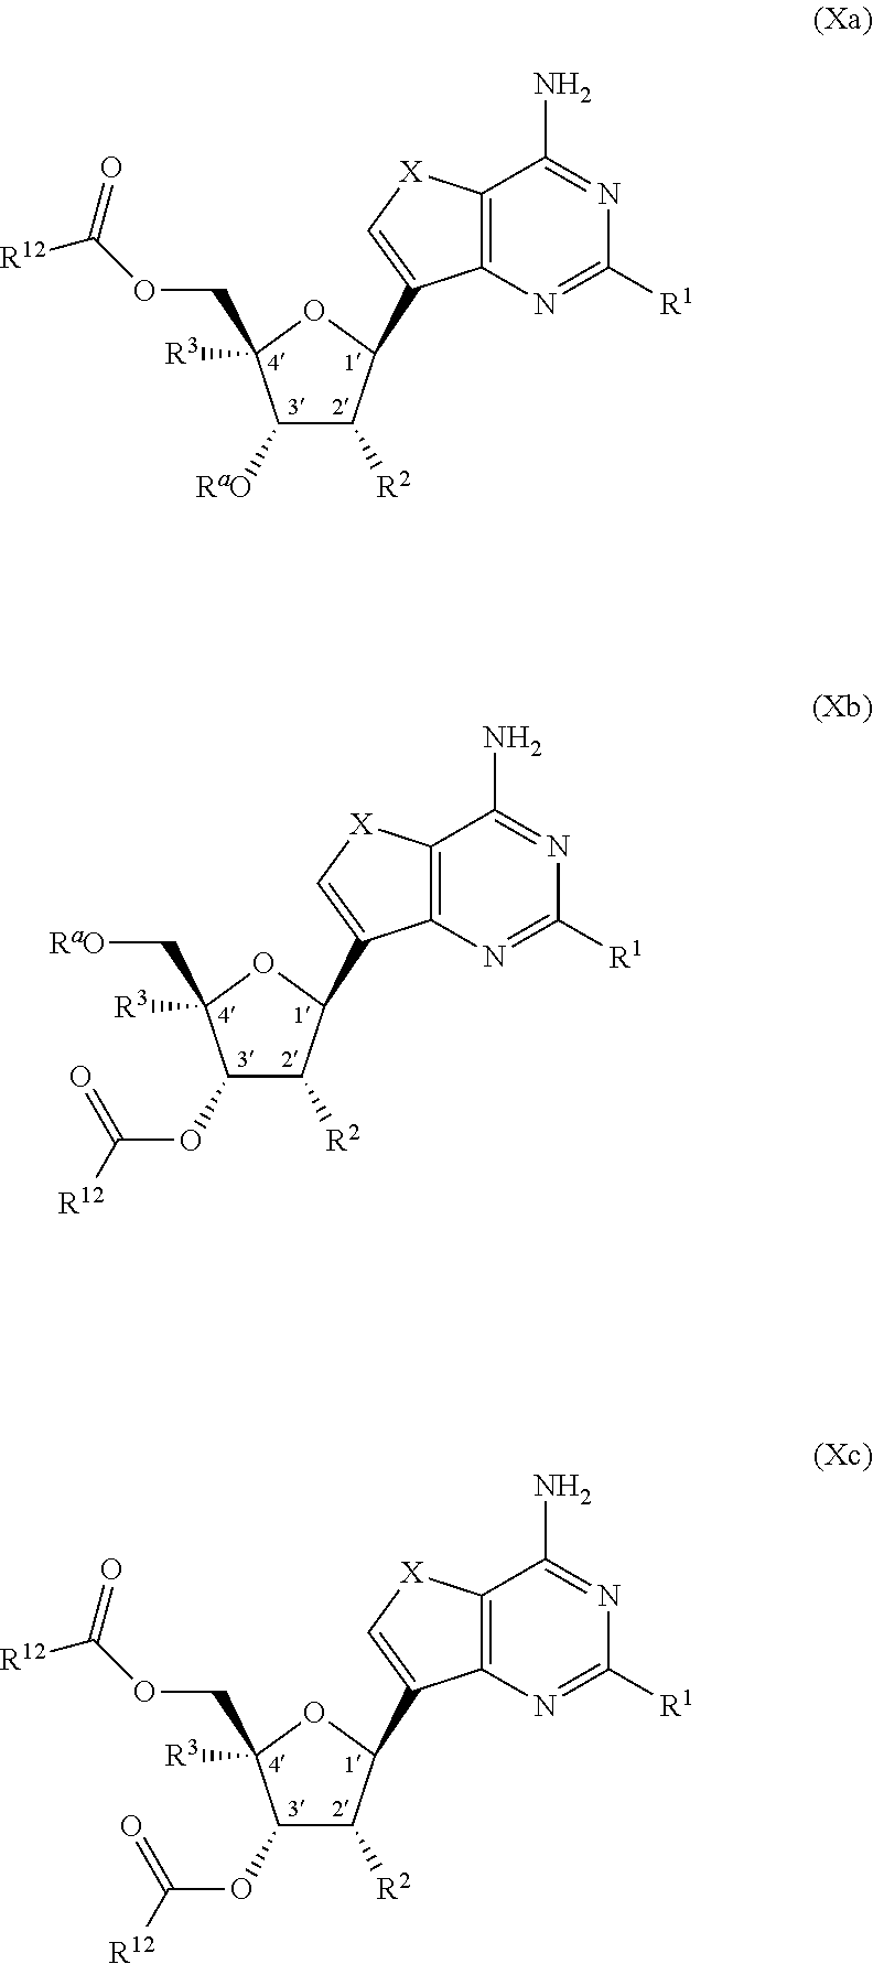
C12=C(N=C([R1])N=C1N)C(C1C([R2])C([RaO])C(COC(=O)[R12])([R3])O1)=C[X]2.C12=C(N=C([R1])N=C1N)C(C1C([R2])C(OC([R12])=O)C(C[RaO])([R3])O1)=C[X]2.C12=C(N=C([R1])N=C1N)C(C1C([R2])C(OC([R12])=O)C(COC(=O)[R12])([R3])O1)=C[X]2
